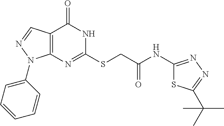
C12=C(N=C(SCC(NC3=NN=C(C(C)(C)C)S3)=O)NC1=O)N(C1=CC=CC=C1)N=C2
